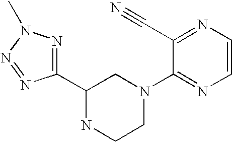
C1=CN=C(C#N)C(N2CC(C3=NN(C)N=N3)NCC2)=N1
